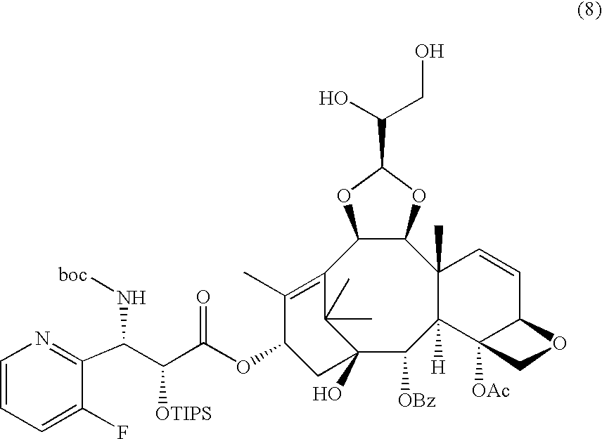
C12(O)C([OBz])C3([H])C(C)(C4C(C(=C(C)C(OC(C(C(N[boc])C5=NC=CC=C5F)[OTIPS])=O)C1)C2(C)C)OC(C(CO)O)O4)C=CC1C3([OAc])CO1
